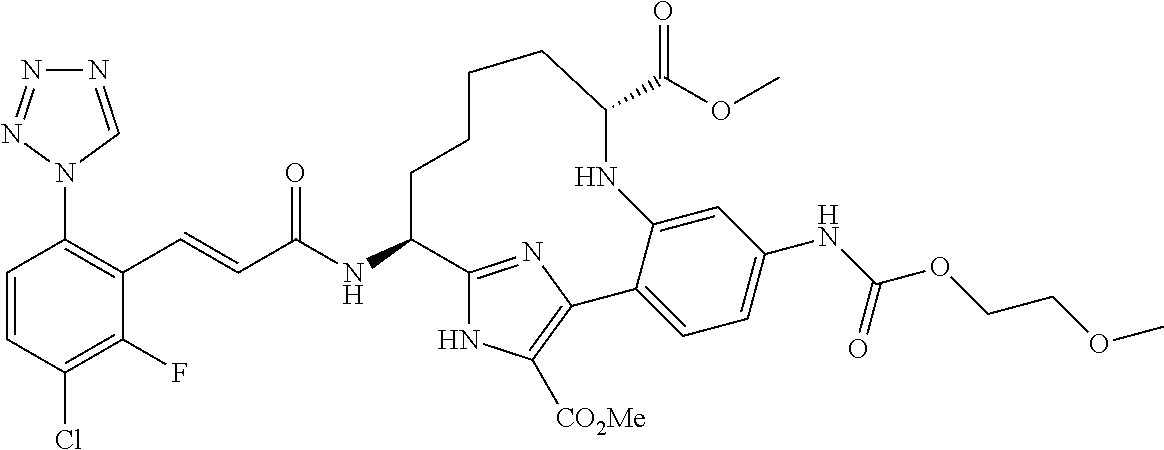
C(C(NC1C2=NC(=C([CO2Me])N2)C2=CC=C(NC(OCCOC)=O)C=C2NC(C(OC)=O)CCCC1)=O)=CC1=C(N2C=NN=N2)C=CC(Cl)=C1F
